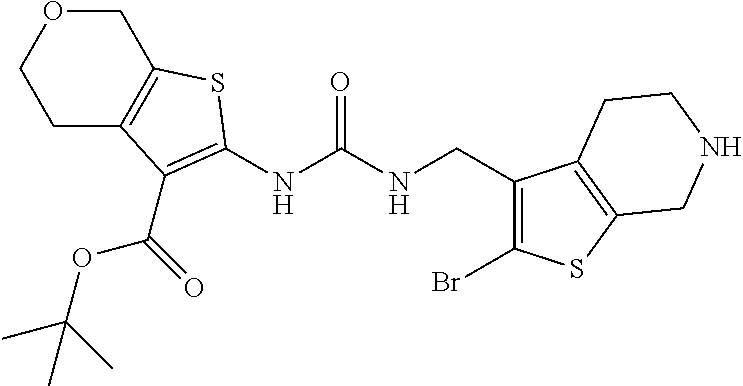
C1CC2=C(CO1)SC(NC(NCC1=C(Br)SC3=C1CCNC3)=O)=C2C(=O)OC(C)(C)C
